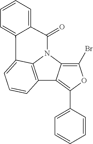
C12=C3N(C4=C(Br)OC(C5=CC=CC=C5)=C14)C(=O)C1=CC=CC=C1C3=CC=C2
